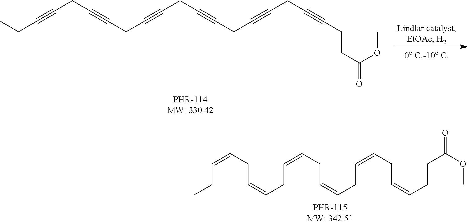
C(C#CCC#CCC#CCC#CCC#CCC#CCCC(=O)OC)C.C(CC)=CCC=CCC=CCC=CCC=CCC=CCCC(OC)=O
